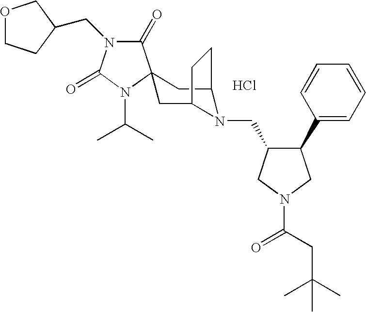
Cl.C1(=O)N(CC2CCOC2)C(=O)N(C(C)C)C12CC1N(CC3C(C4=CC=CC=C4)CN(C(=O)CC(C)(C)C)C3)C(C2)CC1
